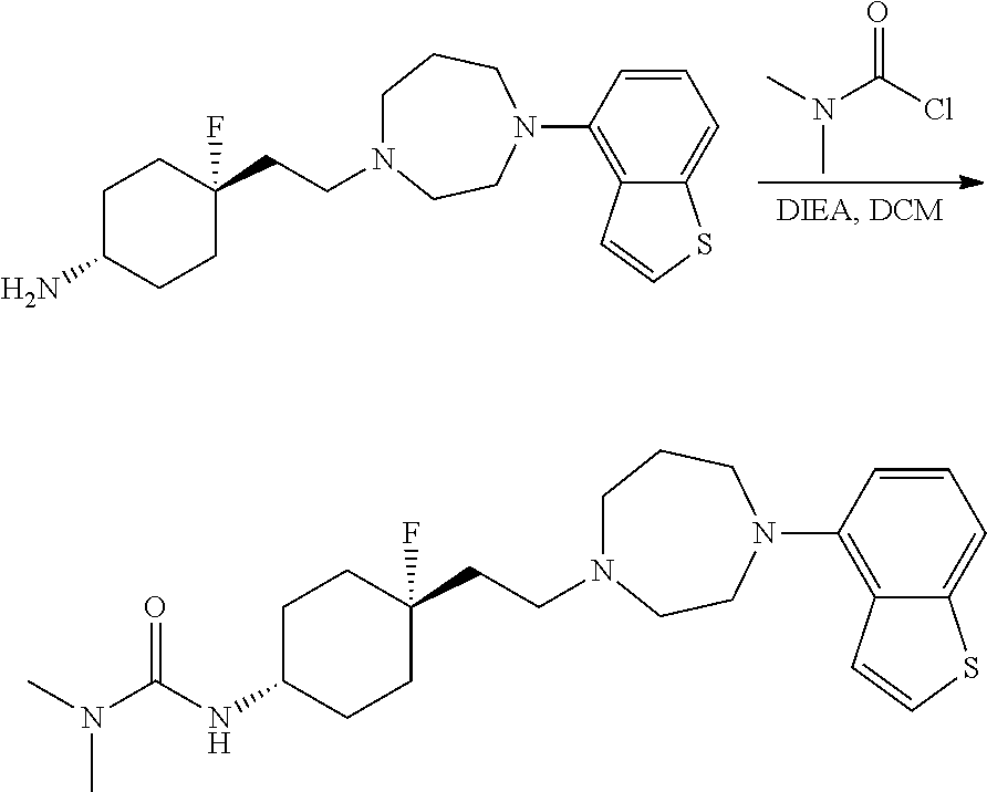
ClC(N(C)C)=O.C12=CC=CC(N3CCN(CCC4(F)CCC(N)CC4)CCC3)=C1C=CS2.C12=CC=CC(N3CCN(CCC4(F)CCC(NC(N(C)C)=O)CC4)CCC3)=C1C=CS2
